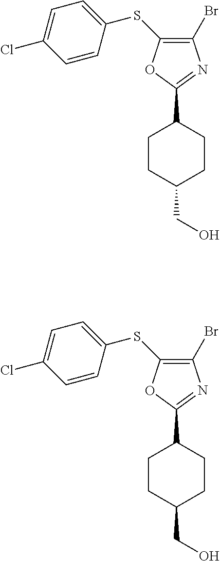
C1CC(CO)CCC1C1=NC(Br)=C(SC2=CC=C(Cl)C=C2)O1.C1CC(CO)CCC1C1=NC(Br)=C(SC2=CC=C(Cl)C=C2)O1
